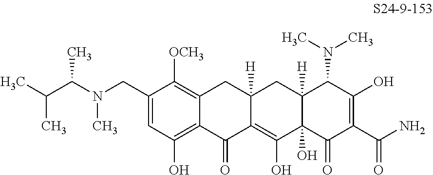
C1(CN(C(C(C)C)C)C)=CC(O)=C2C(=C1[OCH3])CC1([H])C(=C(O)C3(O)C([H])(C1)C(N(C)C)C(O)=C(C(N)=O)C3=O)C2=O
